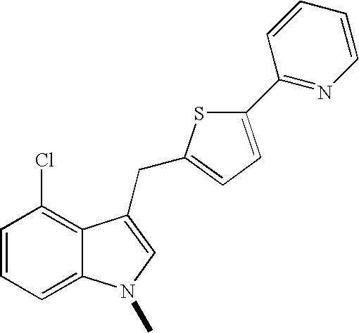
C1=CC=C2C(=C1Cl)C(CC1=CC=C(C3=NC=CC=C3)S1)=CN2C
